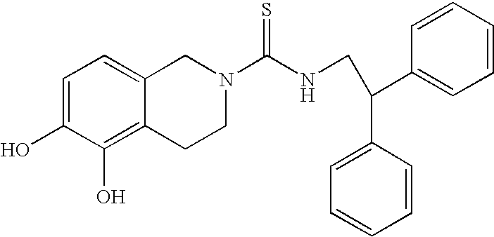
C1=C(O)C(O)=C2C(=C1)CN(C(NCC(C1=CC=CC=C1)C1=CC=CC=C1)=S)CC2
